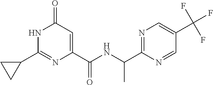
C1(=O)C=C(C(NC(C2=NC=C(C(F)(F)F)C=N2)C)=O)N=C(C2CC2)N1
